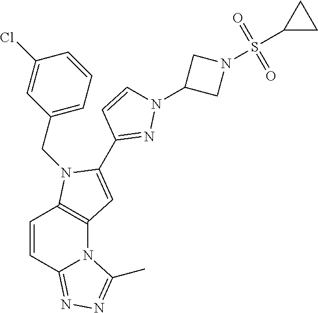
C12=C(N(CC3=CC=CC(Cl)=C3)C(C3=NN(C4CN(S(=O)(=O)C5CC5)C4)C=C3)=C1)C=CC1=NN=C(C)N21
